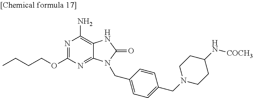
N1=C(OCCCC)N=C2C(=C1N)NC(=O)N2CC1=CC=C(CN2CCC(N[COCH3])CC2)C=C1
